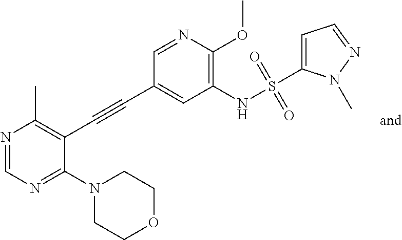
N1=CN=C(N2CCOCC2)C(C#CC2=CC(NS(=O)(=O)C3=CC=NN3C)=C(OC)N=C2)=C1C
